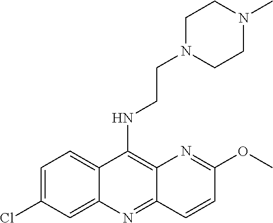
C1=C(Cl)C=C2C(=C1)C(NCCN1CCN(C)CC1)=C1C(=N2)C=CC(OC)=N1
